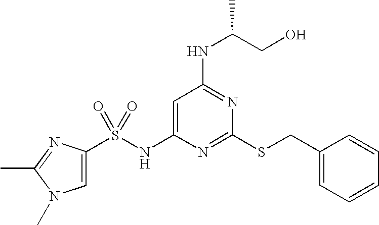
C1=C(NS(C2=CN(C)C(C)=N2)(=O)=O)N=C(SCC2=CC=CC=C2)N=C1NC(CO)C
